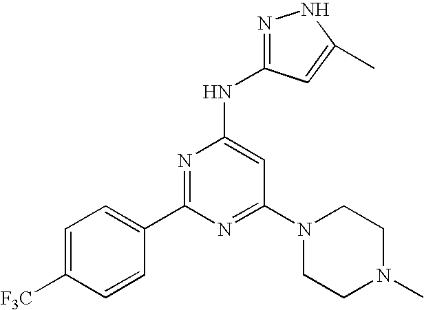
[F3C]C1=CC=C(C2=NC(NC3=NNC(C)=C3)=CC(N3CCN(C)CC3)=N2)C=C1
